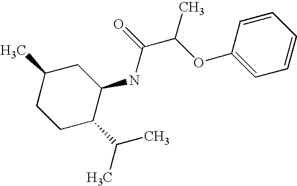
CC1CCC(C(C)C)C(NC(C(OC2=CC=CC=C2)C)=O)C1
